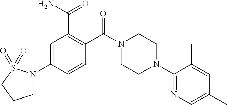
C1=C(N2CCCS2(=O)=O)C=CC(C(N2CCN(C3=NC=C(C)C=C3C)CC2)=O)=C1C(N)=O
